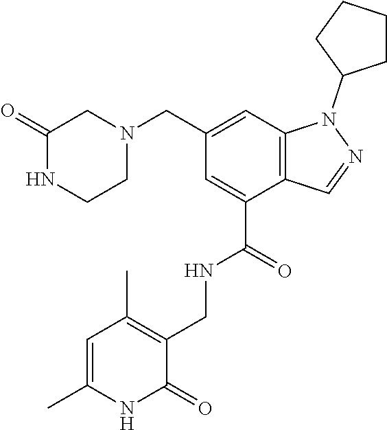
C12=C(C=C(CN3CC(=O)NCC3)C=C1C(=O)NCC1=C(C)C=C(C)NC1=O)N(C1CCCC1)N=C2
